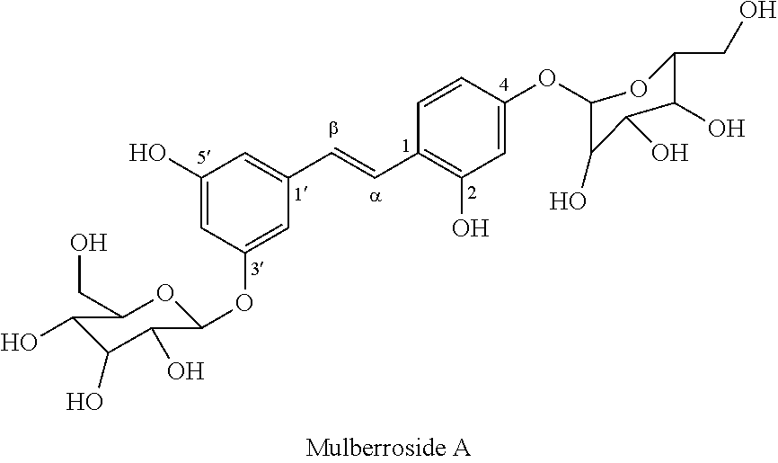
C1(O)=CC(OC2OC(CO)C(O)C(O)C2O)=CC(C=CC2=C(O)C=C(OC3OC(CO)C(O)C(O)C3O)C=C2)=C1
